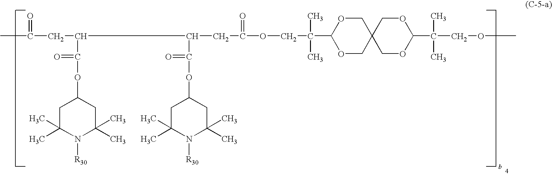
CC(=O)CC(C(=O)OC1CC(C)(C)N([R30])C(C)(C)C1)C(C(=O)OC1CC(C)(C)N([R30])C(C)(C)C1)CC(=O)OCC(C)(C)C1OCC2(CO1)COC(C(C)(C)COC)OC2
